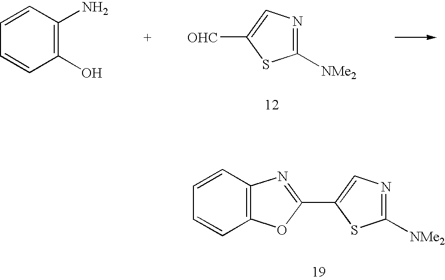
C1([NMe2])=NC=C([OHC])S1.C1(O)=C(N)C=CC=C1.C12=C(C=CC=C1)N=C(C1=CN=C([NMe2])S1)O2
